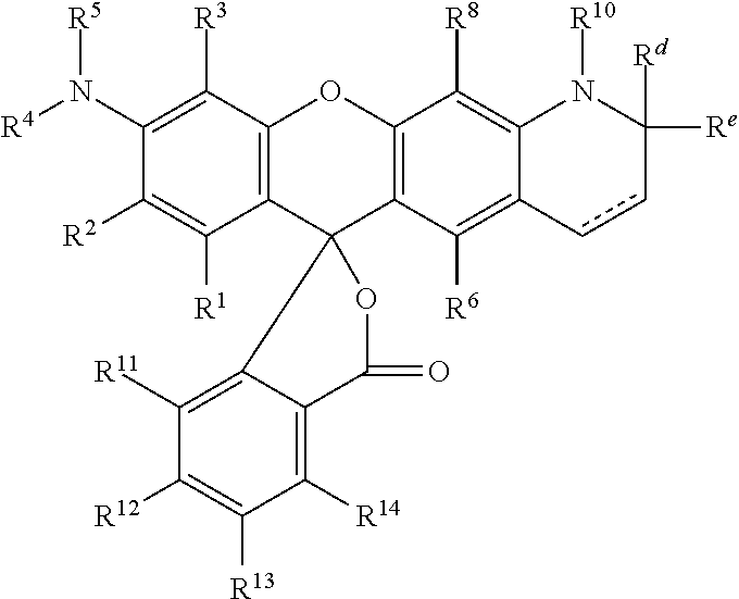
[R4]N(C1=C([R3])C2=C(C([R1])=C1[R2])C1(C3=C(O2)C([R8])=C2C(=C3[R6])ccC([Rd])([Re])N2[R10])OC(=O)C2=C([R14])C([R13])=C([R12])C([R11])=C12)[R5]
